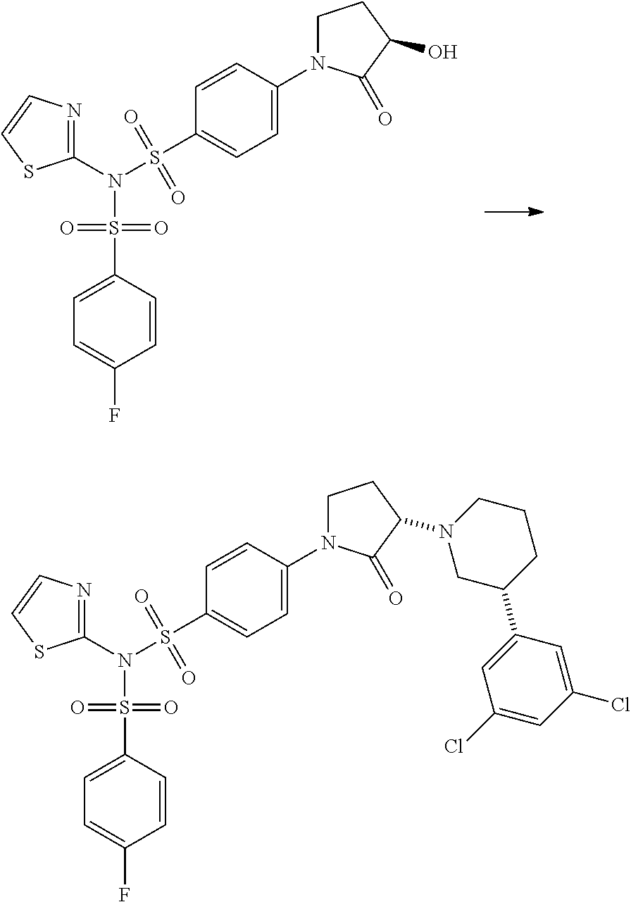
C1(N(S(=O)(=O)C2=CC=C(N3CCC(O)C3=O)C=C2)S(=O)(=O)C2=CC=C(F)C=C2)=NC=CS1.C1(N(S(=O)(=O)C2=CC=C(N3CCC(N4CC(C5=CC(Cl)=CC(Cl)=C5)CCC4)C3=O)C=C2)S(=O)(=O)C2=CC=C(F)C=C2)=NC=CS1
